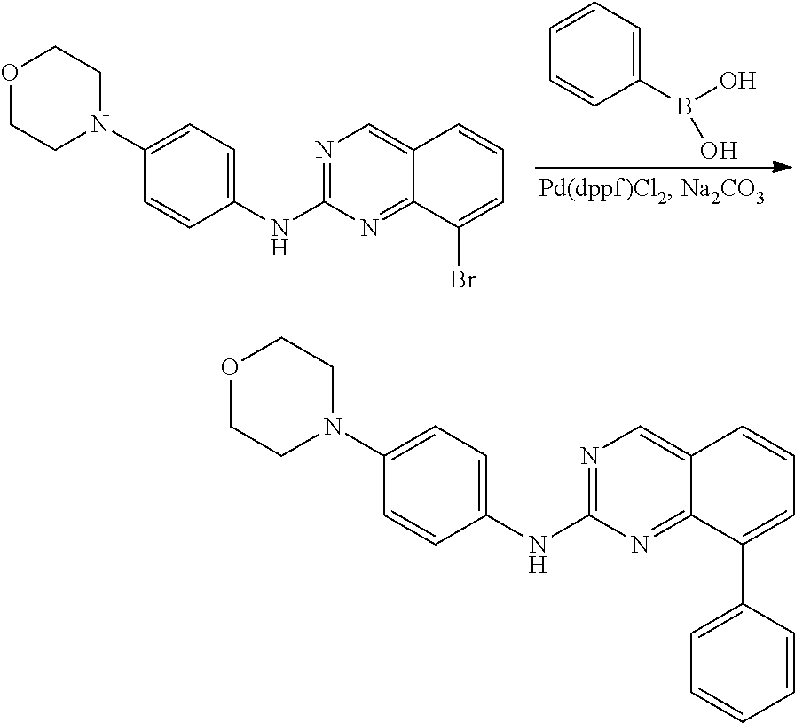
N1=C(NC2=CC=C(N3CCOCC3)C=C2)N=C2C(=C1)C=CC=C2C1=CC=CC=C1.N1=C(NC2=CC=C(N3CCOCC3)C=C2)N=C2C(=C1)C=CC=C2Br.C1(B(O)O)=CC=CC=C1
